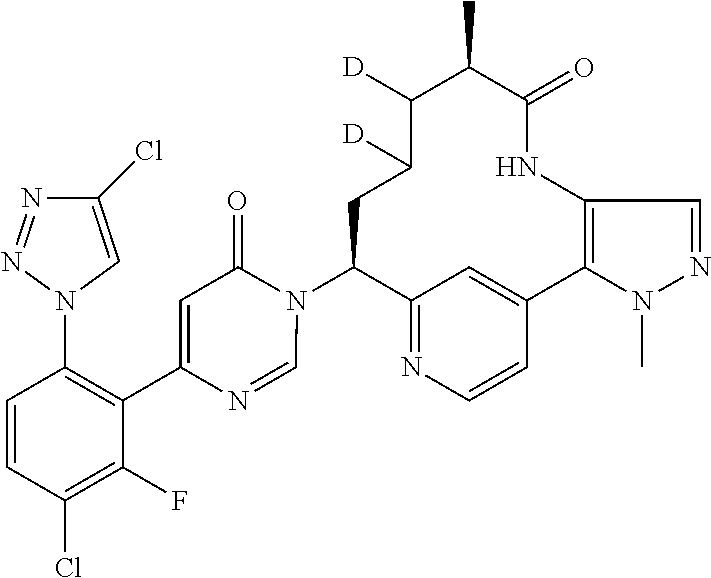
C12=NC=CC(=C1)C1=C(NC(=O)C(C)C([D])C([D])CC2N2C(=O)C=C(C3=C(N4C=C(Cl)N=N4)C=CC(Cl)=C3F)N=C2)C=NN1C
